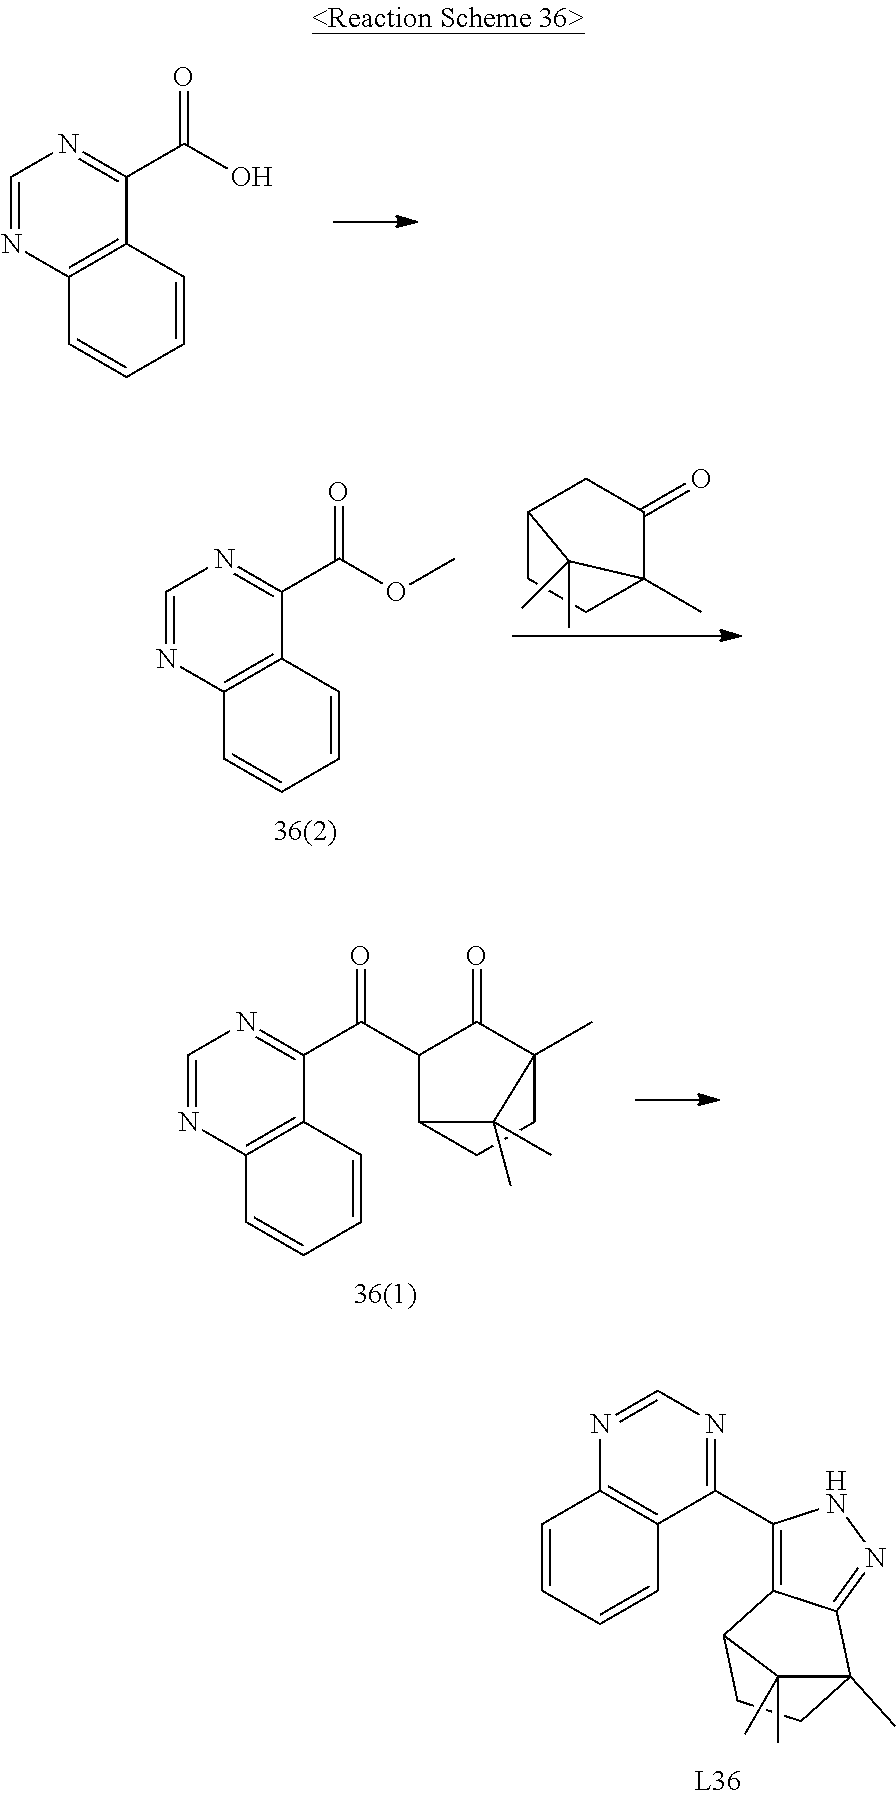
C1=NC2=C(C(C(O)=O)=N1)C=CC=C2.C1(C2=C3C(=NN2)C2(C)CCC3C2(C)C)=NC=NC2=C1C=CC=C2.C1=NC2=C(C(C(OC)=O)=N1)C=CC=C2.C1C2CCC(C)(C1=O)C2(C)C.C1=NC2=C(C(C(C3C(=O)C4(C)CCC3C4(C)C)=O)=N1)C=CC=C2
